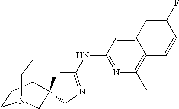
C1CC2CCN1CC21OC(NC2=NC(C)=C3C(=C2)C=C(F)C=C3)=NC1
